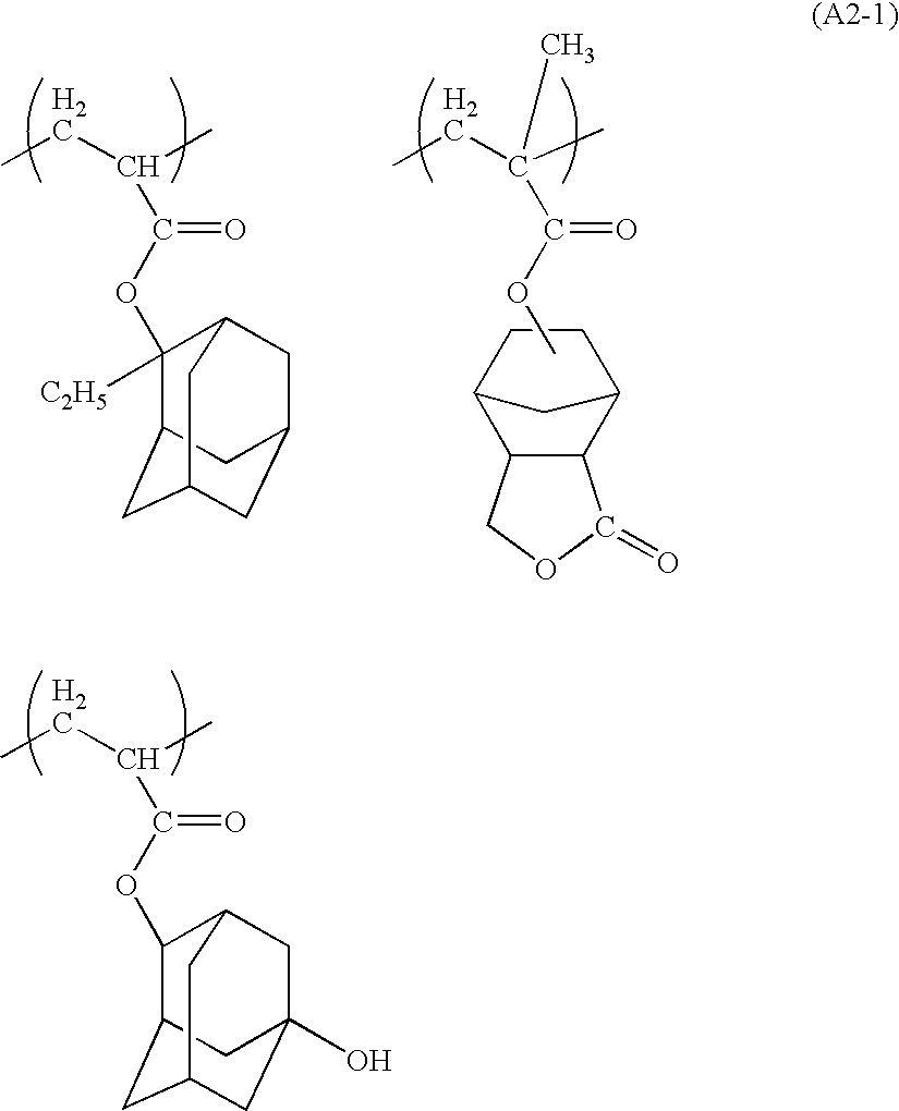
CCC(C)C(OC1C2CC3CC(O)(CC1C3)C2)=O.CCC(C)C(OC1([C2H5])C2CC3CC(CC1C3)C2)=O.CCC(C)(C(OC)=O)C.C12C(C3CCC1C3)C(=O)OC2
